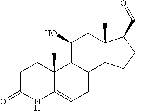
C1C(=O)NC2=CCC3C(C2(C)C1)C(O)CC1(C)C3CCC1C(C)=O
